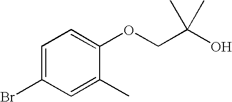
BrC1=CC=C(OCC(O)(C)C)C(C)=C1
